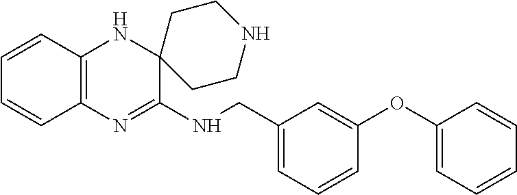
C12=C(N=C(NCC3=CC=CC(OC4=CC=CC=C4)=C3)C3(N1)CCNCC3)C=CC=C2
